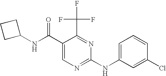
N(C(C1=CN=C(NC2=CC=CC(Cl)=C2)N=C1C(F)(F)F)=O)C1CCC1
